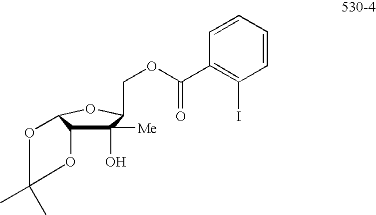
C1([Me])(O)C2C(OC1COC(C1=C(I)C=CC=C1)=O)OC(C)(C)O2
